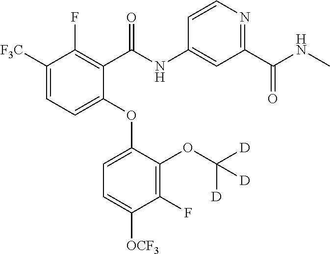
C1([F3C])=CC=C(OC2=CC=C([OCF3])C(F)=C2OC([D])([D])[D])C(C(NC2=CC(C(NC)=O)=NC=C2)=O)=C1F
